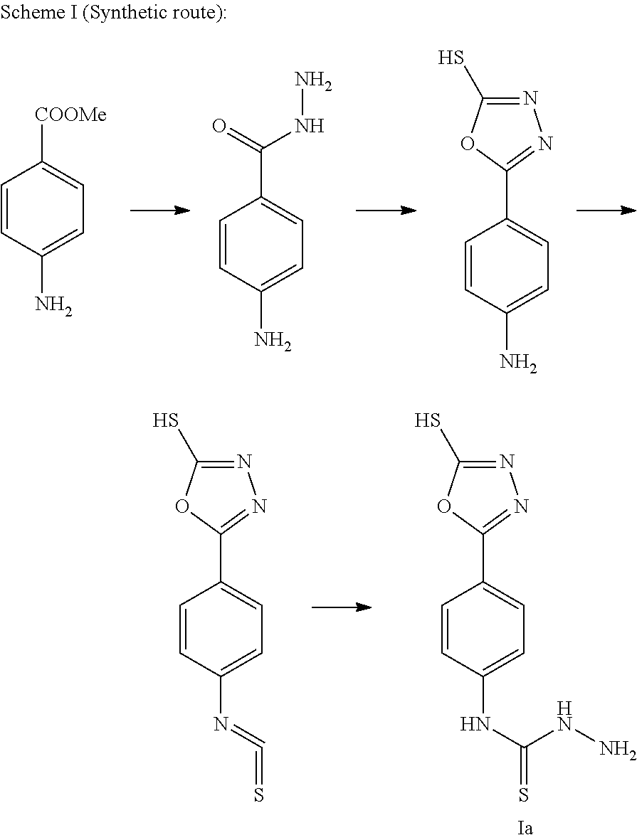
C1=CC(N)=CC=C1[COOMe].C1=CC(N)=CC=C1C(=O)NN.C1=CC(N)=CC=C1C1=NN=C(S)O1.C1=CC(NC(=S)NN)=CC=C1C1=NN=C(S)O1.C1=CC(N=C=S)=CC=C1C1=NN=C(S)O1
